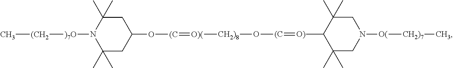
C1(C)(C)CN([O(][CH2)7]C)CC(C)(C)C1[O)]=[(C]O[CH2)8][O)(]=[(C]OC1CC(C)(C)N([)7O][(CH2]C)C(C)(C)C1
